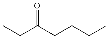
CCC(CC(CC)C)=O
